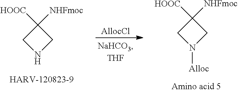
C1([HOOC])([NHFmoc])CNC1.[AllocCl].C1([HOOC])([NHFmoc])CN([Alloc])C1
